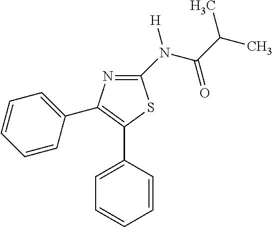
C1(N(C(C(C)C)=O)[H])=NC(C2=CC=CC=C2)=C(C2=CC=CC=C2)S1
